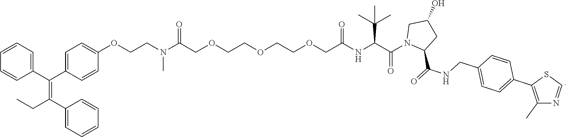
C1(C(=C(C2=CC=CC=C2)CC)C2=CC=C(OCCN(C(=O)COCCOCCOCC(NC(C(N3C(C(=O)NCC4=CC=C(C5=C(C)N=CS5)C=C4)CC(O)C3)=O)C(C)(C)C)=O)C)C=C2)=CC=CC=C1
